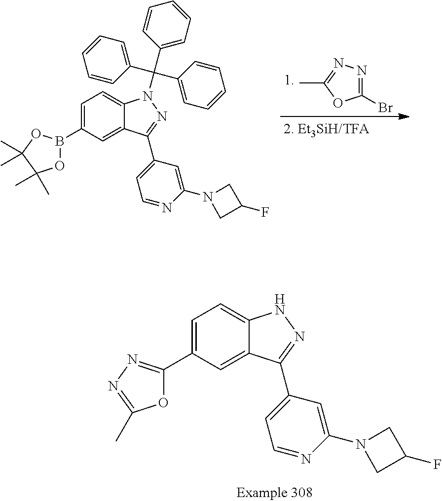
C1=C(C2=NN=C(C)O2)C=C2C(=C1)NN=C2C1=CC=NC(N2CC(F)C2)=C1.C1=C(B2OC(C)(C)C(C)(C)O2)C=C2C(=C1)N(C(C1=CC=CC=C1)(C1=CC=CC=C1)C1=CC=CC=C1)N=C2C1=CC=NC(N2CC(F)C2)=C1.C1(Br)=NN=C(C)O1
